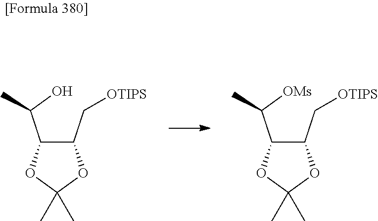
C1(C(O)C)C(C[OTIPS])OC(C)(C)O1.C1(C([OMs])C)C(C[OTIPS])OC(C)(C)O1
